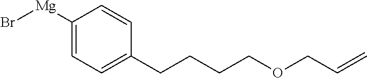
C1=CC(CCCCOCC=C)=CC=C1[Mg]Br
